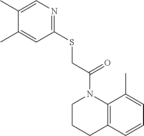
C1(SCC(N2CCCC3=C2C(C)=CC=C3)=O)=NC=C(C)C(C)=C1
